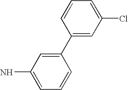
C1(C2=CC(N)=CC=C2)=CC(Cl)=CC=C1
